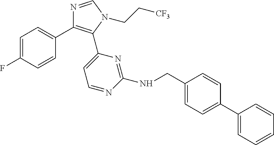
C1=C(F)C=CC(C2=C(C3=CC=NC(NCC4=CC=C(C5=CC=CC=C5)C=C4)=N3)N(CC[CF3])C=N2)=C1
